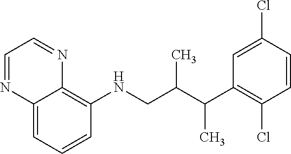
C1=CC=C2C(=C1NCC(C(C1=C(Cl)C=CC(Cl)=C1)C)C)N=CC=N2
